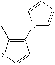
N1(C2=C(C)SC=C2)C=CC=C1
